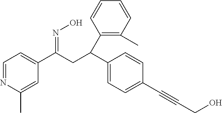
C1=NC(C)=CC(C(CC(C2=C(C)C=CC=C2)C2=CC=C(C#CCO)C=C2)=NO)=C1
